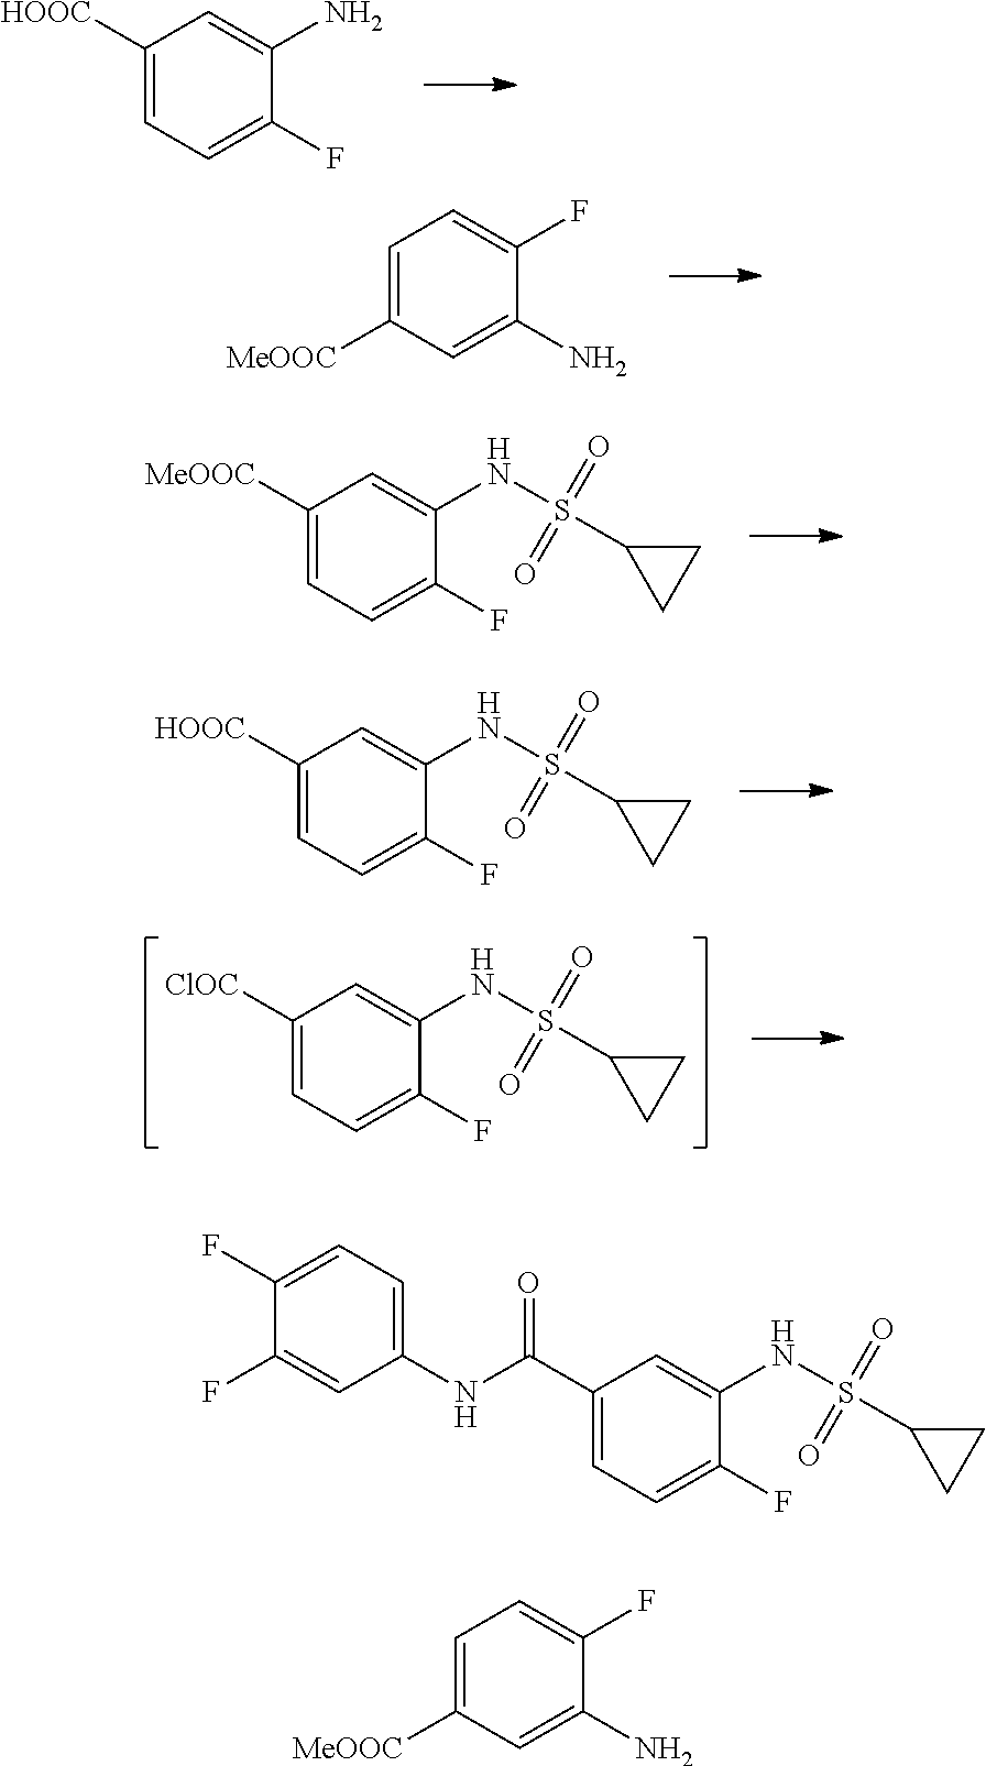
C(C1=CC=C(F)C(NS(=O)(=O)C2CC2)=C1)(NC1=CC=C(F)C(F)=C1)=O.[HOOC]C1=CC=C(F)C(N)=C1.C1=C([MeOOC])C=C(N)C(F)=C1.[MeOOC]C1=CC=C(F)C(NS(=O)(=O)C2CC2)=C1.[HOOC]C1=CC=C(F)C(NS(=O)(=O)C2CC2)=C1.[ClOC]C1=CC=C(F)C(NS(=O)(=O)C2CC2)=C1.C1=C([MeOOC])C=C(N)C(F)=C1
